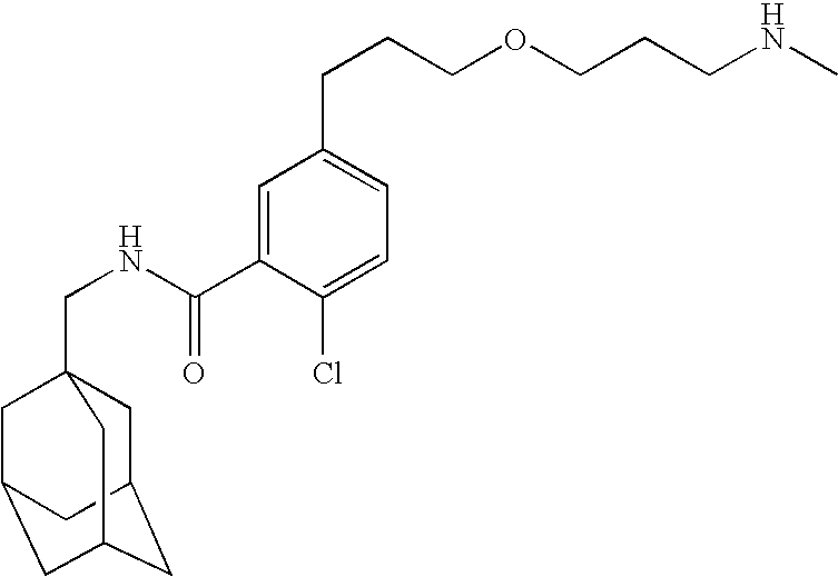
C1C2CC3CC(CC1(CNC(=O)C1=CC(CCCOCCCNC)=CC=C1Cl)C3)C2
